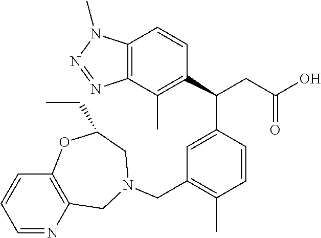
C1=NC2=C(C=C1)OC(CC)CN(CC1=C(C)C=CC(C(C3=C(C)C4=C(C=C3)N(C)N=N4)CC(O)=O)=C1)C2
